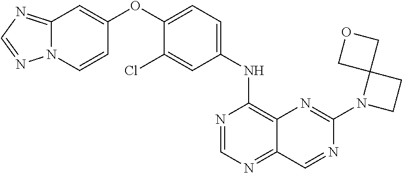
N1=CN=C2C(=C1NC1=CC=C(OC3=CC4=NC=NN4C=C3)C(Cl)=C1)N=C(N1CCC13COC3)N=C2
